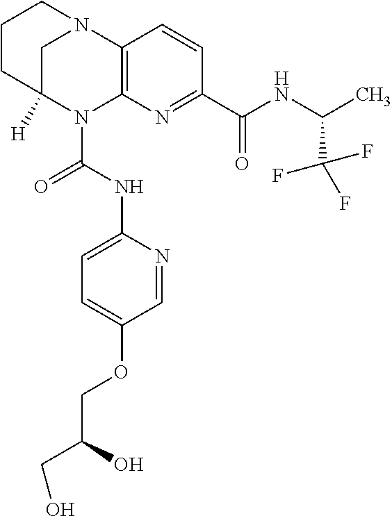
C1CC2([H])CN(C1)C1=C(N2C(NC2=CC=C(OCC(CO)O)C=N2)=O)N=C(C(=O)NC(C)C(F)(F)F)C=C1
